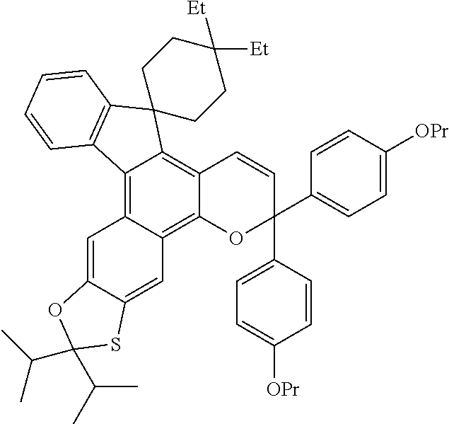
C12=C3C(=C4C(=C1C=CC(C1=CC=C([OPr])C=C1)(C1=CC=C([OPr])C=C1)O2)C1(C2=C4C=CC=C2)CCC([Et])([Et])CC1)C=C1C(=C3)SC(C(C)C)(C(C)C)O1
